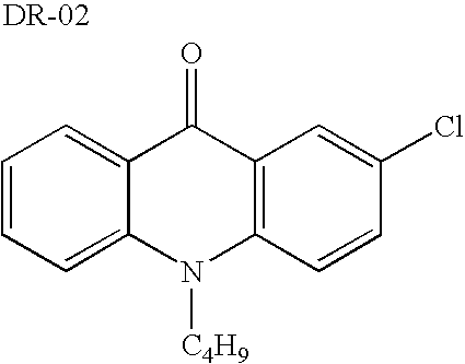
C1=CC=C2C(=C1)C(=O)C1=C(N2[C4H9])C=CC(Cl)=C1
